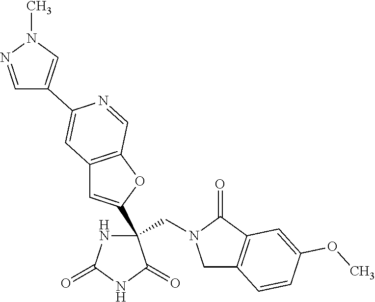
C(N1CC2=C(C1=O)C=C(OC)C=C2)C1(C2=CC3=C(O2)C=NC(C2=CN(C)N=C2)=C3)NC(=O)NC1=O
